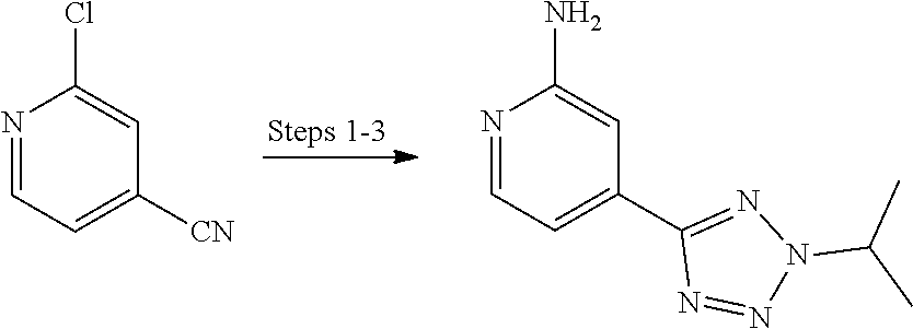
N1=CC=C([CN])C=C1Cl.N1=CC=C(C2=NN(C(C)C)N=N2)C=C1N
